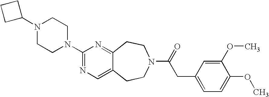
N1(C2CCC2)CCN(C2=NC=C3C(=N2)CCN(C(=O)CC2=CC=C(OC)C(OC)=C2)CC3)CC1
